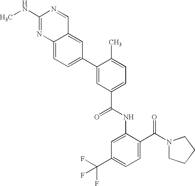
C12=CC=C(C3=CC(C(=O)NC4=CC(C(F)(F)F)=CC=C4C(N4CCCC4)=O)=CC=C3C)C=C1C=NC(NC)=N2
